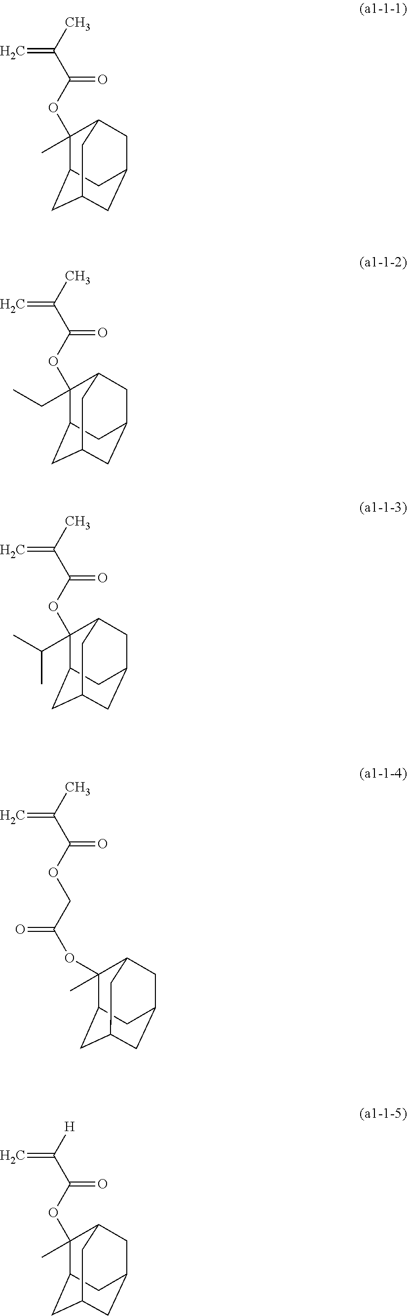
C1(C)(OC(C(C)=C)=O)C2CC3CC(CC1C3)C2.C1(CC)(OC(C(C)=C)=O)C2CC3CC(CC1C3)C2.C1(C(C)C)(OC(C(C)=C)=O)C2CC3CC(CC1C3)C2.C(OC(C(C)=C)=O)C(OC1(C)C2CC3CC(CC1C3)C2)=O.C1(C)(OC(C([H])=C)=O)C2CC3CC(CC1C3)C2
